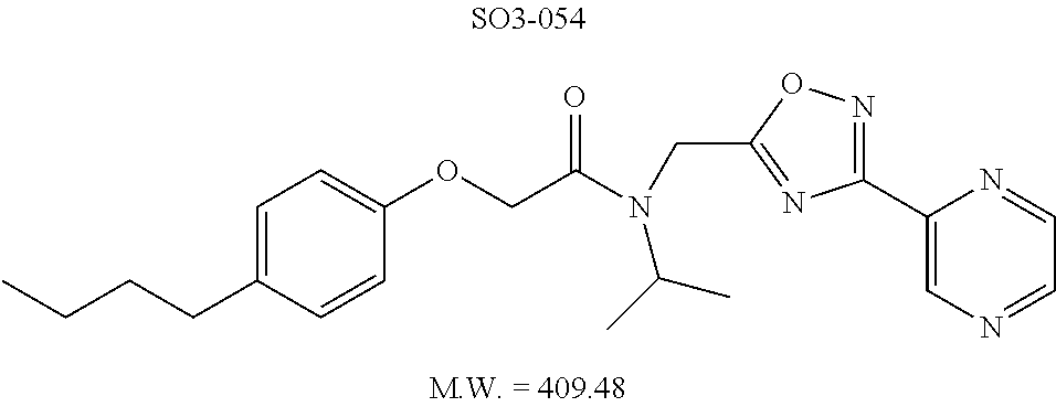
C1(OCC(N(C(C)C)CC2=NC(C3=CN=CC=N3)=NO2)=O)=CC=C(CCCC)C=C1
